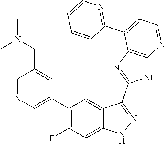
C1=NC=C(C2=C(F)C=C3C(=C2)C(C2=NC4=C(N2)N=CC=C4C2=NC=CC=C2)=NN3)C=C1CN(C)C
